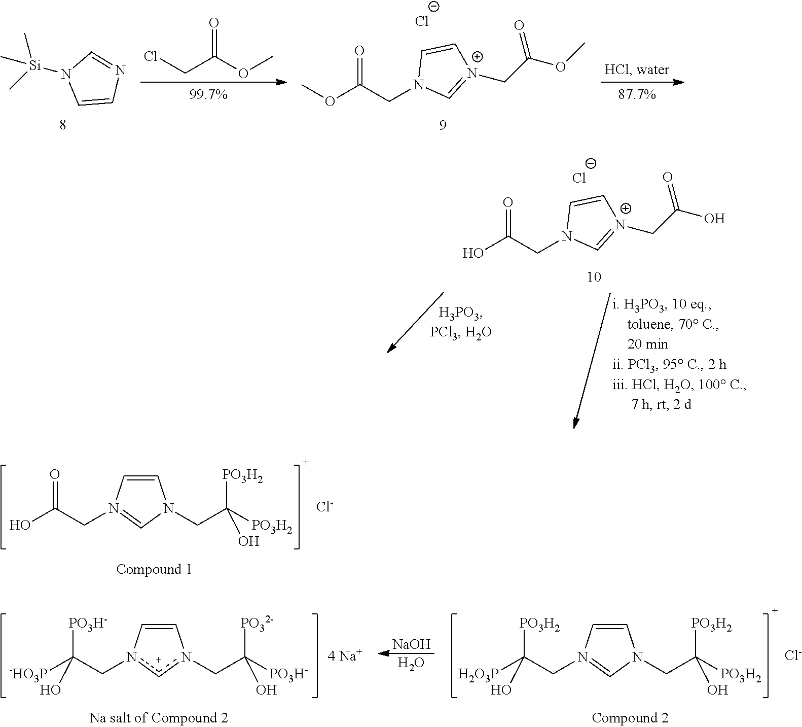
C1=CN(CC(=O)O)=CN1CC([PO3H2])([PO3H2])O.[Cl-].O=C(OC)CCl.N1([Si](C)(C)C)C=CN=C1.O=C(CN1C=[N+](CC(OC)=O)C=C1)OC.[Cl-].O=C(CN1C=[N+](CC(O)=O)C=C1)O.[Cl-].C1=Cn(CC([-HO3P])([PO3H-])O)cn1CC([PO3H-])([PO32-])O.C1=CN(CC([PO3H2])(O)[H2O3P])=CN1CC([PO3H2])([PO3H2])O.[Cl-].[NaOH].O
